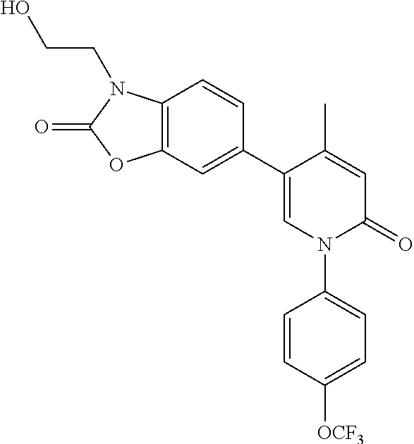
C1=C(C)C(C2=CC3=C(C=C2)N(CCO)C(=O)O3)=CN(C2=CC=C([OCF3])C=C2)C1=O
